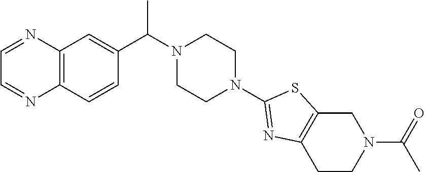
C1(N2CCN(C(C3=CC4=C(N=CC=N4)C=C3)C)CC2)=NC2=C(S1)CN(C(C)=O)CC2
